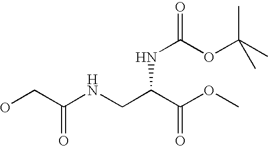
OCC(NCC(C(OC)=O)NC(=O)OC(C)(C)C)=O
